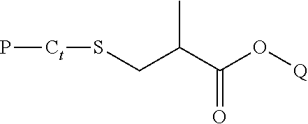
P[Ct]SCC(C(O[Q])=O)C
